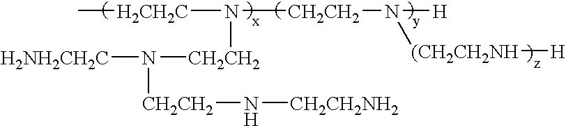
N([H2NH2CH2C])([CH2CH2]N[CH2CH2NH2])[CH2CH2]N([CH2CH2]N([H])[(CH2CH2NH][H])[H2CH2C]C
